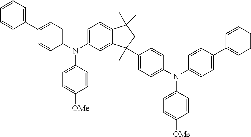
C1=CC(N(C2=CC=C3C(=C2)C(C2=CC=C(N(C4=CC=C([OMe])C=C4)C4=CC=C(C5=CC=CC=C5)C=C4)C=C2)(C)CC3(C)C)C2=CC=C(C3=CC=CC=C3)C=C2)=CC=C1[OMe]
